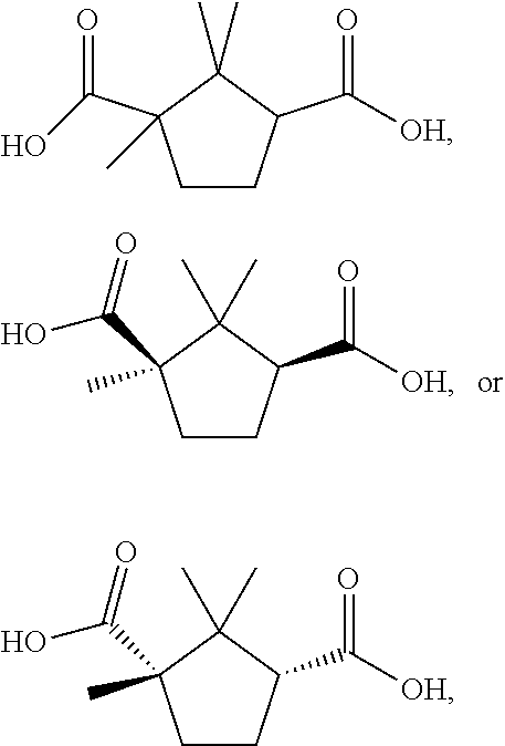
C1CC(C(=O)[OH])C(C)(C)C1(C(O)=O)C.C1CC(C(=O)[OH])C(C)(C)C1(C(O)=O)C.C1CC(C(=O)[OH])C(C)(C)C1(C(O)=O)C
